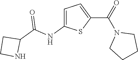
C1(NC(C2CCN2)=O)=CC=C(C(=O)N2CCCC2)S1
